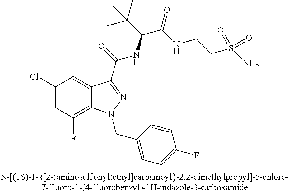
C1(Cl)=CC(F)=C2C(=C1)C(C(=O)NC(C(C)(C)C)C(=O)NCCS(N)(=O)=O)=NN2CC1=CC=C(F)C=C1
